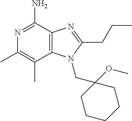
C12=C(C(N)=NC(C)=C1C)N=C(CCC)N2CC1(OC)CCCCC1
